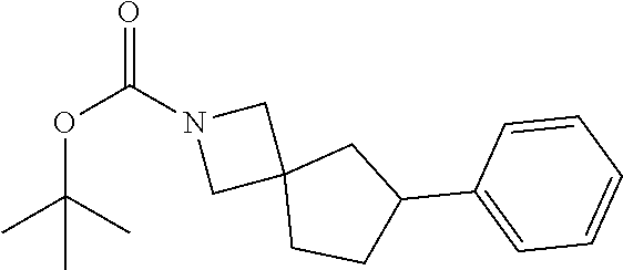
N1(C(OC(C)(C)C)=O)CC2(C1)CCC(C1=CC=CC=C1)C2
